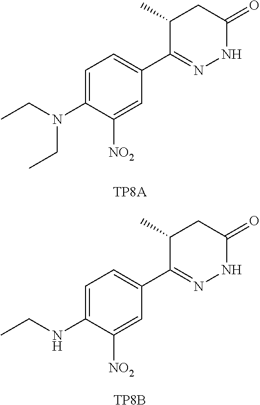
C1=C(N(CC)CC)C([NO2])=CC(C2=NNC(=O)CC2C)=C1.[TP8A].C1=C(NCC)C([NO2])=CC(C2=NNC(=O)CC2C)=C1.[TP8B]
